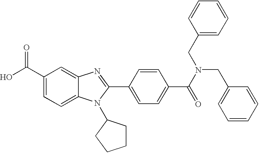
C1(C(O)=O)=CC=C2C(=C1)N=C(C1=CC=C(C(N(CC3=CC=CC=C3)CC3=CC=CC=C3)=O)C=C1)N2C1CCCC1
